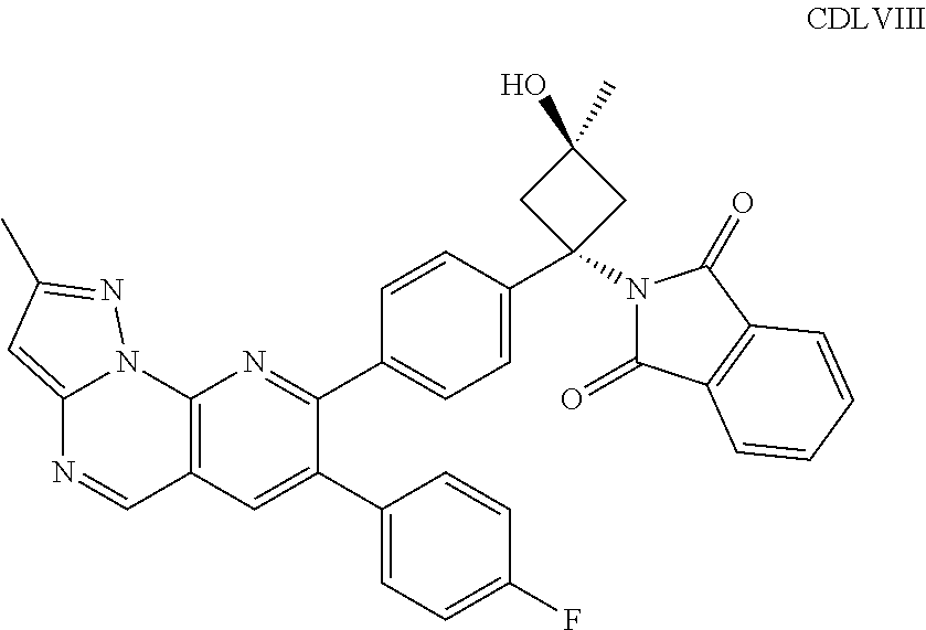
C12=CC(C)=NN1C1=C(C=N2)C=C(C2=CC=C(F)C=C2)C(C2=CC=C(C3(N4C(=O)C5=C(C4=O)C=CC=C5)CC(C)(O)C3)C=C2)=N1
